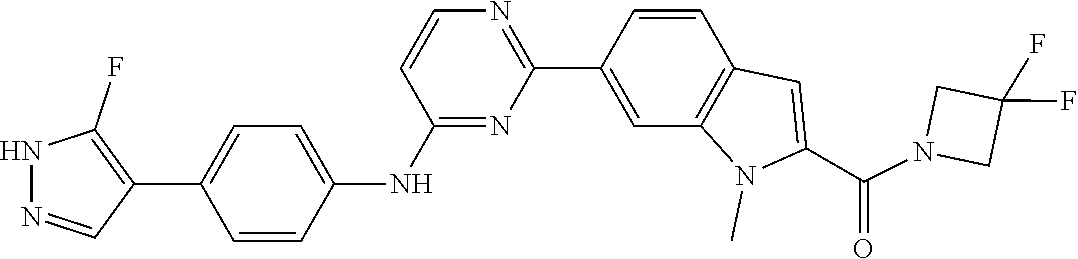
C1(F)(F)CN(C(C2=CC3=C(C=C(C4=NC=CC(NC5=CC=C(C6=C(F)NN=C6)C=C5)=N4)C=C3)N2C)=O)C1
